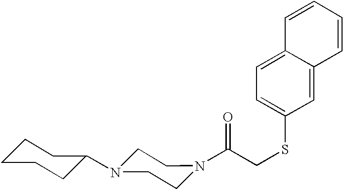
C(CSC1=CC=C2C(=C1)C=CC=C2)(=O)N1CCN(C2CCCCC2)CC1
